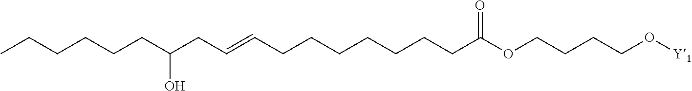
CCCCCCC(CC=CCCCCCCCC(OCCCCO[Y1])=O)O
